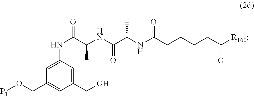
C1(CO)=CC(NC(C(NC(C(NC(CCCCC([R100])=O)=O)C)=O)C)=O)=CC(CO[P1])=C1
